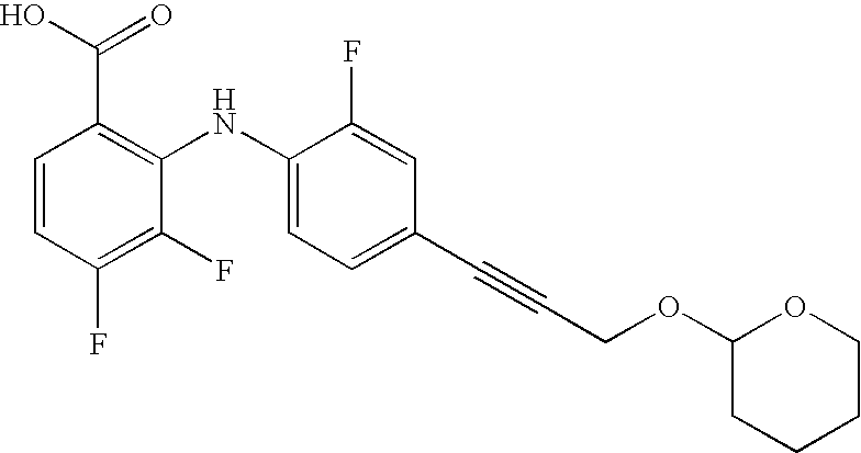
C1(NC2=C(C(O)=O)C=CC(F)=C2F)=CC=C(C#CCOC2CCCCO2)C=C1F
